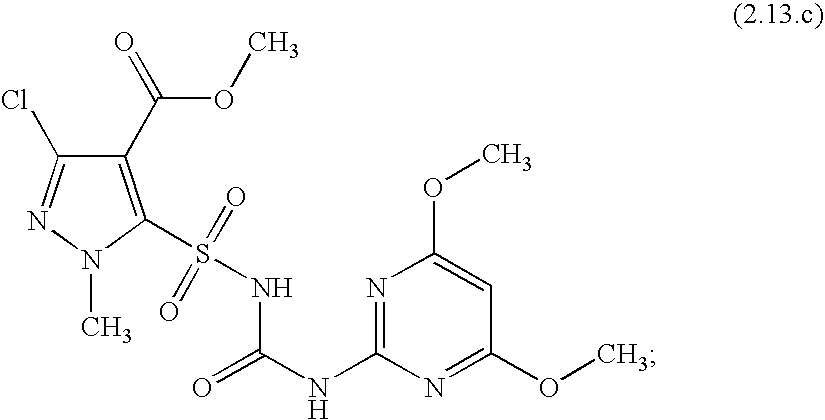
C1(C(OC)=O)=C(S(NC(=O)NC2=NC(OC)=CC(OC)=N2)(=O)=O)N(C)N=C1Cl
